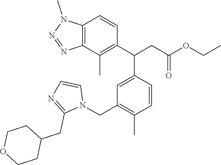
C12=C(C(C)=C(C(CC(OCC)=O)C3=CC(CN4C=CN=C4CC4CCOCC4)=C(C)C=C3)C=C1)N=NN2C
